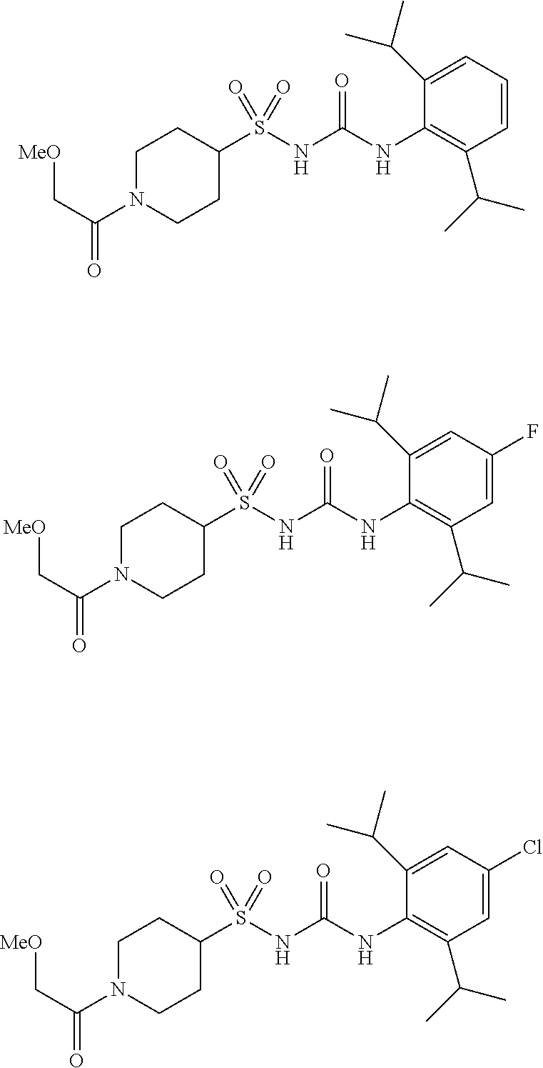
C1(S(NC(NC2=C(C(C)C)C=CC=C2C(C)C)=O)(=O)=O)CCN(C(C[MeO])=O)CC1.C1(S(NC(NC2=C(C(C)C)C=C(F)C=C2C(C)C)=O)(=O)=O)CCN(C(C[MeO])=O)CC1.C1(S(NC(NC2=C(C(C)C)C=C(Cl)C=C2C(C)C)=O)(=O)=O)CCN(C(C[MeO])=O)CC1
